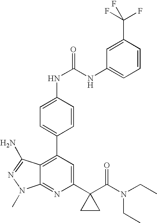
C1(C2(C(N(CC)CC)=O)CC2)=CC(C2=CC=C(NC(=O)NC3=CC=CC(C(F)(F)F)=C3)C=C2)=C2C(=N1)N(C)N=C2N
